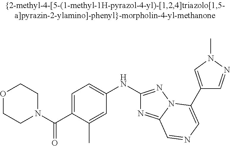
O1CCN(C(C2=CC=C(NC3=NN4C(=N3)C=NC=C4C3=CN(C)N=C3)C=C2C)=O)CC1
